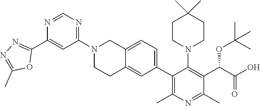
N1=CN=C(N2CCC3=CC(C4=C(C)N=C(C)C(C(OC(C)(C)C)C(=O)O)=C4N4CCC(C)(C)CC4)=CC=C3C2)C=C1C1=NN=C(C)O1
